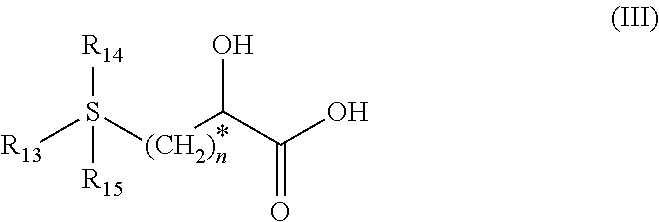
[R13]S([(CH2)n]C(C(O)=O)O)([R14])[R15]
